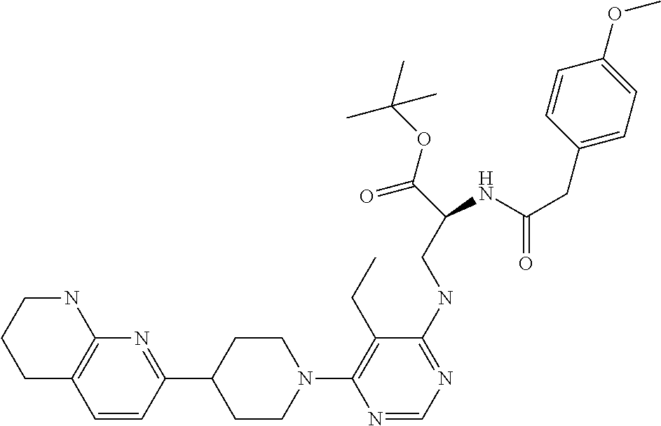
N1(C2=C(CC)C(NCC(C(=O)OC(C)(C)C)NC(CC3=CC=C(OC)C=C3)=O)=NC=N2)CCC(C2=NC3=C(C=C2)CCCN3)CC1
